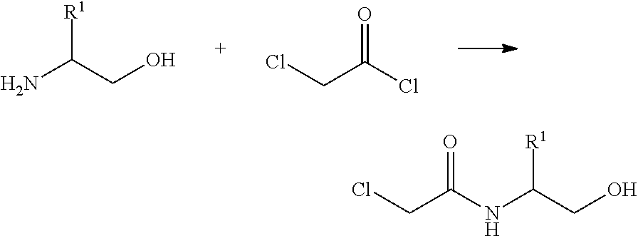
NC(CO)[R1].C(C(Cl)=O)Cl.N(C(CO)[R1])C(CCl)=O
